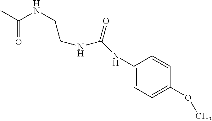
CC(NCCNC(NC1=CC=C(OC)C=C1)=O)=O
